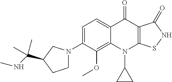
C12=C(OC)C(N3CCC(C(NC)(C)C)C3)=CC=C1C(=O)C1=C(N2C2CC2)SNC1=O
